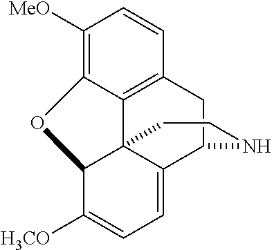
C1([MeO])=C2C3=C(C=C1)CC1C4=CC=C([H3CO])C(C34CCN1)O2
